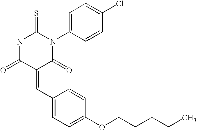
N1C(=O)C(=CC2=CC=C(OCCCCC)C=C2)C(=O)N(C2=CC=C(Cl)C=C2)C1=S
